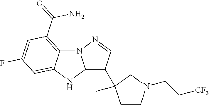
N12C3=C(C(=O)N)C=C(F)C=C3NC1=C(C1(C)CCN(CC[CF3])C1)C=N2
